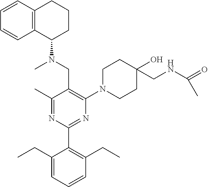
C1(C)=NC(C2=C(CC)C=CC=C2CC)=NC(N2CCC(CNC(=O)C)(O)CC2)=C1CN(C)C1CCCC2=C1C=CC=C2
